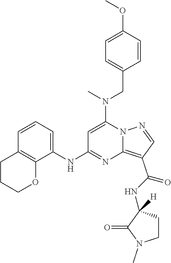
N12N=CC(C(NC3([H])CCN(C)C3=O)=O)=C1N=C(NC1=CC=CC3=C1OCCC3)C=C2N(CC1=CC=C(OC)C=C1)C
